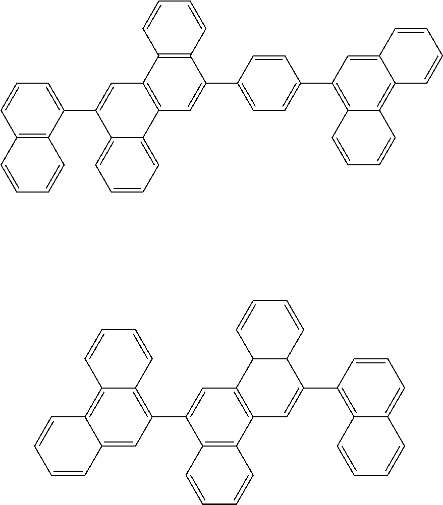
C12=C(C(C3=CC4=C(C5=CC=CC=C35)C=C(C3=CC=C(C5=C6C(=C7C(=C5)C=CC=C7)C=CC=C6)C=C3)C3=C4C=CC=C3)=CC=C1)C=CC=C2.C12=CC(C3=CC4=C(C5=C3C=CC=C5)C=C(C3=C5C(=CC=C3)C=CC=C5)C3C4C=CC=C3)=C3C(=C1C=CC=C2)C=CC=C3
